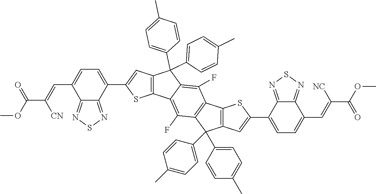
C12=NSN=C1C(C1=CC3=C(S1)C1=C(F)C4=C(C5=C(C=C(C6=CC=C(C=C(C(OC)=O)[NC])C7=NSN=C76)S5)C4(C4=CC=C(C)C=C4)C4=CC=C(C)C=C4)C(F)=C1C3(C1=CC=C(C)C=C1)C1=CC=C(C)C=C1)=CC=C2C=C(C(OC)=O)[CN]
